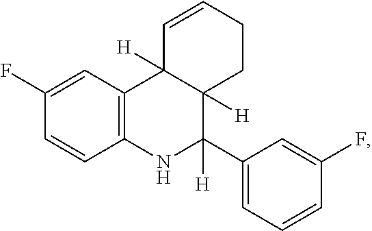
C12=C(C=C(F)C=C1)C1([H])C([H])(C(C3=CC=CC(F)=C3)([H])N2)CCC=C1
